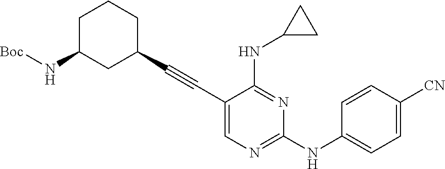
C1(C#CC2=CN=C(NC3=CC=C([CN])C=C3)N=C2NC2CC2)CCCC(N[Boc])C1
